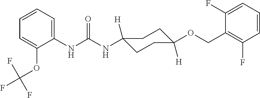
C1(NC(NC2([H])CCC([H])(OCC3=C(F)C=CC=C3F)CC2)=O)=CC=CC=C1OC(F)(F)F
